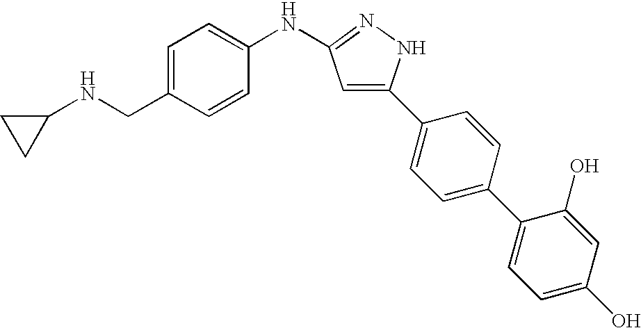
C1=C(CNC2CC2)C=CC(NC2=NNC(C3=CC=C(C4=CC=C(O)C=C4O)C=C3)=C2)=C1
